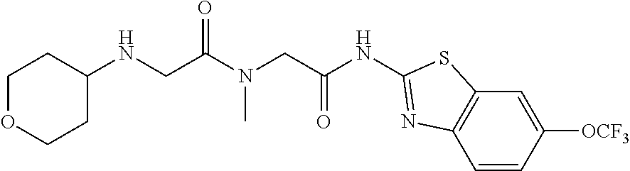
C1=CC([OCF3])=CC2=C1N=C(NC(CN(C(CNC1CCOCC1)=O)C)=O)S2
